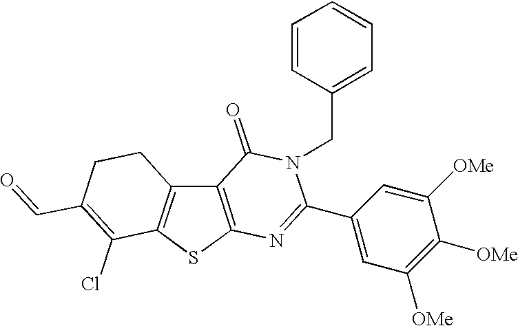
C12=C(SC3=C1CCC(C=O)=C3Cl)N=C(C1=CC([OMe])=C([OMe])C([OMe])=C1)N(CC1=CC=CC=C1)C2=O
